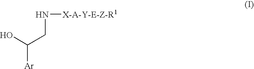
[Ar]C(O)CN[X-A-Y-E-Z-R1]
